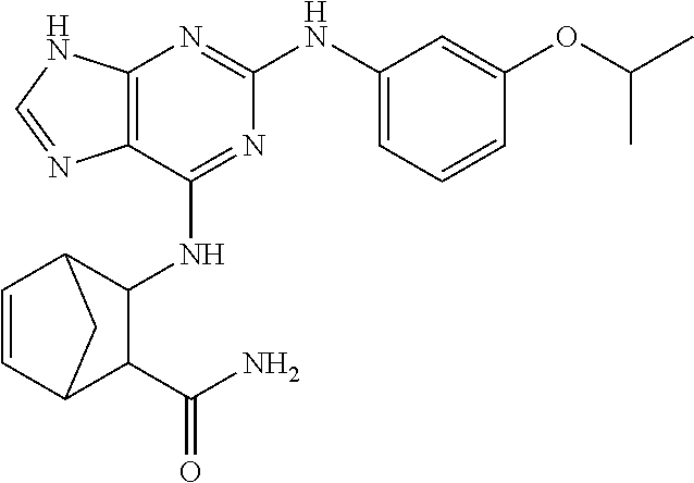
C12=C(C(NC3C4C=CC(C3C(N)=O)C4)=NC(NC3=CC=CC(OC(C)C)=C3)=N1)N=CN2
